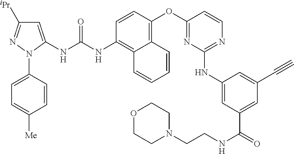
C1=CC(OC2=NC(NC3=CC(C(=O)NCCN4CCOCC4)=CC(C#C)=C3)=NC=C2)=C2C(=C1NC(NC1=CC([iPr])=NN1C1=CC=C([Me])C=C1)=O)C=CC=C2
